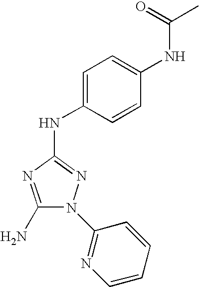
C1(N)=NC(NC2=CC=C(NC(C)=O)C=C2)=NN1C1=NC=CC=C1
